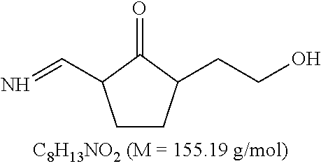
C1CC(C=N)C(=O)C1CCO
